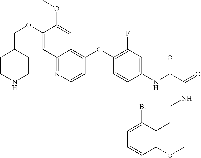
C(OC1=CC2=NC=CC(OC3=C(F)C=C(NC(C(NCCC4=C(OC)C=CC=C4Br)=O)=O)C=C3)=C2C=C1OC)C1CCNCC1
